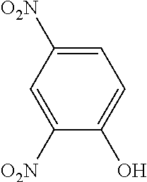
C1([O2N])=CC([O2N])=CC=C1O
